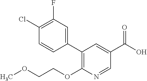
C1(C2=C(OCCOC)N=CC(C(O)=O)=C2)=CC(F)=C(Cl)C=C1
